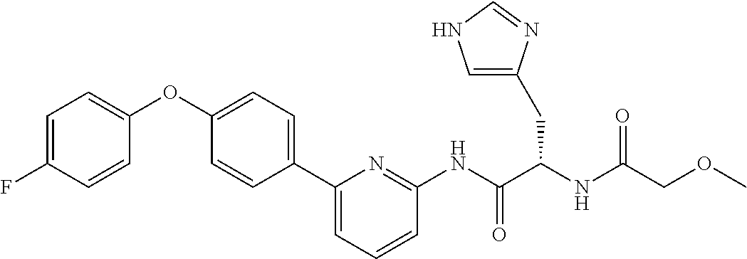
C1=C(F)C=CC(OC2=CC=C(C3=CC=CC(NC(C(NC(COC)=O)CC4=CNC=N4)=O)=N3)C=C2)=C1
